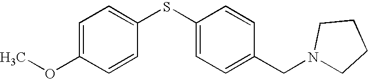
C1=C(OC)C=CC(SC2=CC=C(CN3CCCC3)C=C2)=C1
